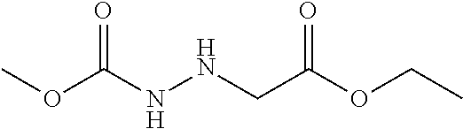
O(C(NNCC(OCC)=O)=O)C
